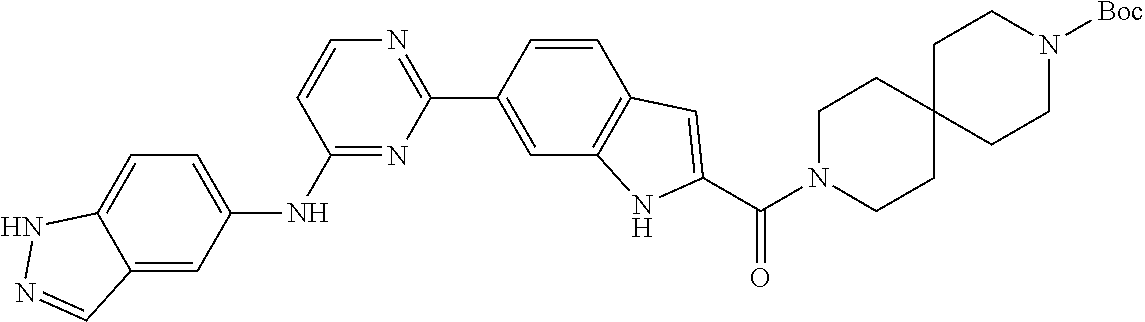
C12=CC=C(NC3=NC(C4=CC5=C(C=C4)C=C(C(N4CCC6(CC4)CCN([Boc])CC6)=O)N5)=NC=C3)C=C1C=NN2
